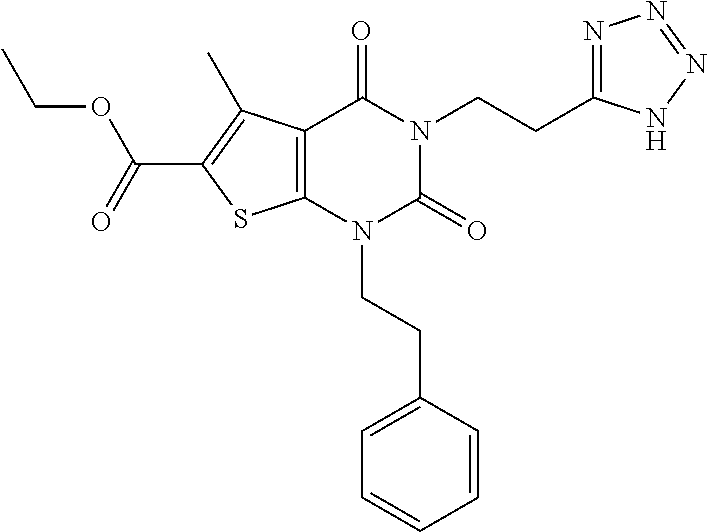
C12=C(N(CCC3=CC=CC=C3)C(=O)N(CCC3=NN=NN3)C1=O)SC(C(=O)OCC)=C2C
